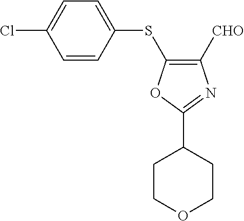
C1(SC2=C([CHO])N=C(C3CCOCC3)O2)=CC=C(Cl)C=C1
